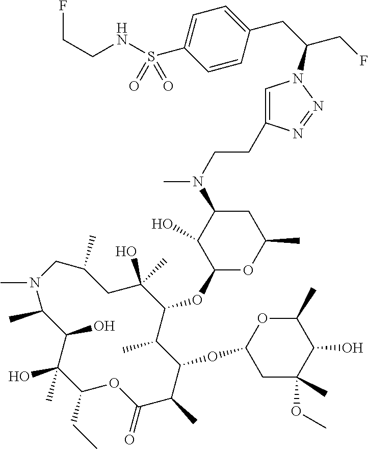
C1(O)(C)C(CC)OC(=O)C(C)C(OC2CC(OC)(C)C(O)C(C)O2)C(C)C(OC2OC(C)CC(N(C)CCC3=CN(C(CC4=CC=C(S(NCCF)(=O)=O)C=C4)CF)N=N3)C2O)C(O)(C)CC(C)CN(C)C(C)C1O
